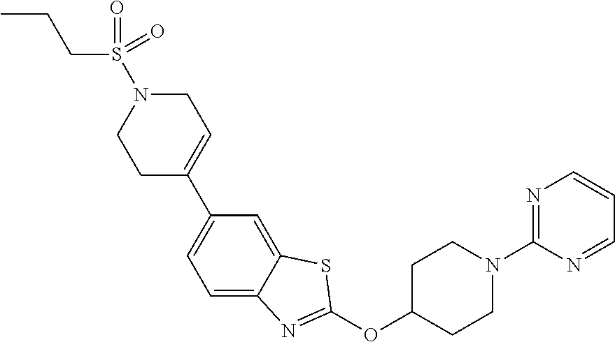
C1C(C2=CC=C3C(=C2)SC(OC2CCN(C4=NC=CC=N4)CC2)=N3)=CCN(S(=O)(CCC)=O)C1
